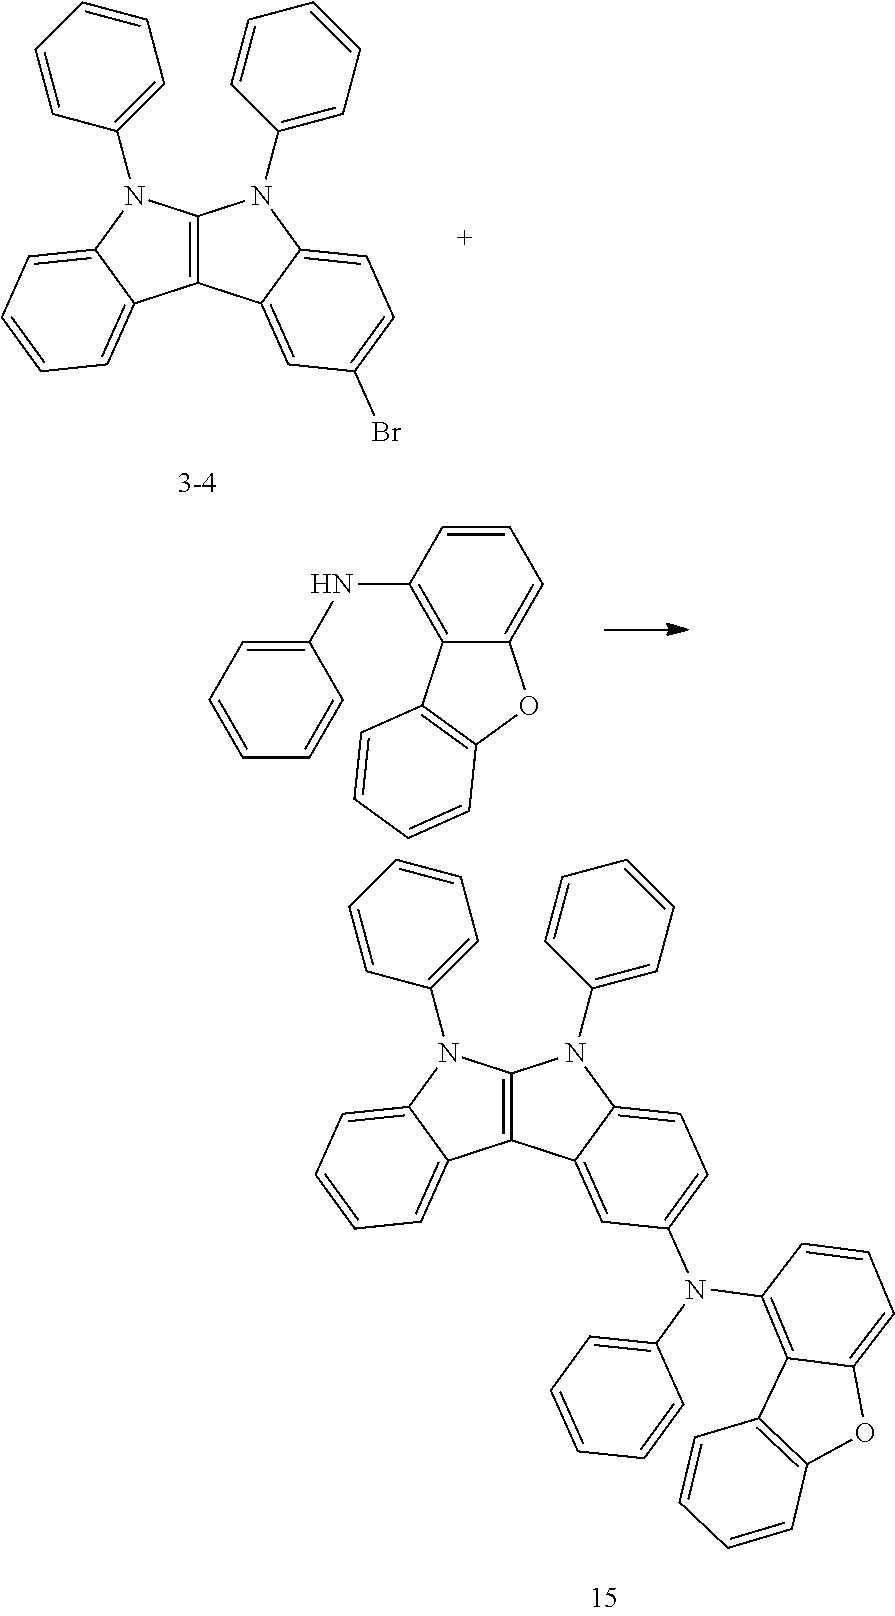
C12=C(N(C3=CC=CC=C3)C3=CC=CC=C13)N(C1=CC=CC=C1)C1=CC=C(Br)C=C21.C12=C(N(C3=CC=CC=C3)C3=CC=CC=C13)N(C1=CC=CC=C1)C1=CC=C(N(C3=CC=CC=C3)C3=C4C(=CC=C3)OC3=C4C=CC=C3)C=C21.C1=CC(NC2=CC=CC=C2)=C2C(=C1)OC1=C2C=CC=C1
